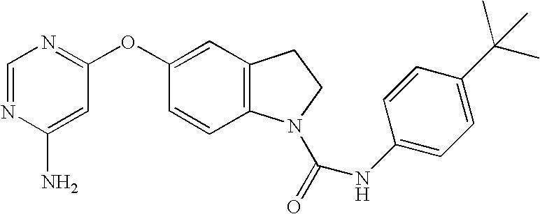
C1=NC(N)=CC(OC2=CC3=C(C=C2)N(C(=O)NC2=CC=C(C(C)(C)C)C=C2)CC3)=N1
